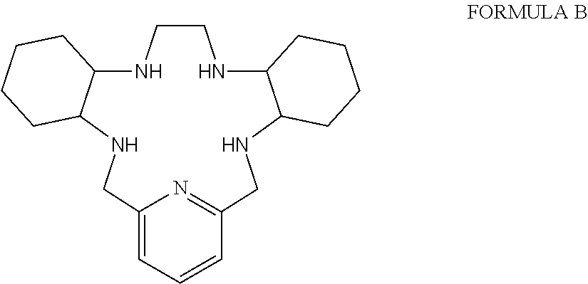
C12C(NCC3=NC(=CC=C3)CNC3C(NCCN1)CCCC3)CCCC2
